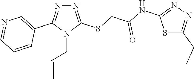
N1=C(SCC(NC2=NN=C(CC)S2)=O)N(CC=C)C(C2=CN=CC=C2)=N1
